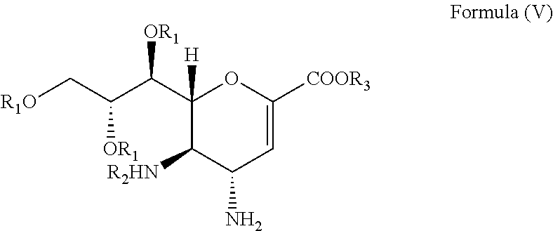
C([OR1])(C(C1([H])C([R2HN])C(N)C=C([COOR3])O1)[OR1])C[R1O]
